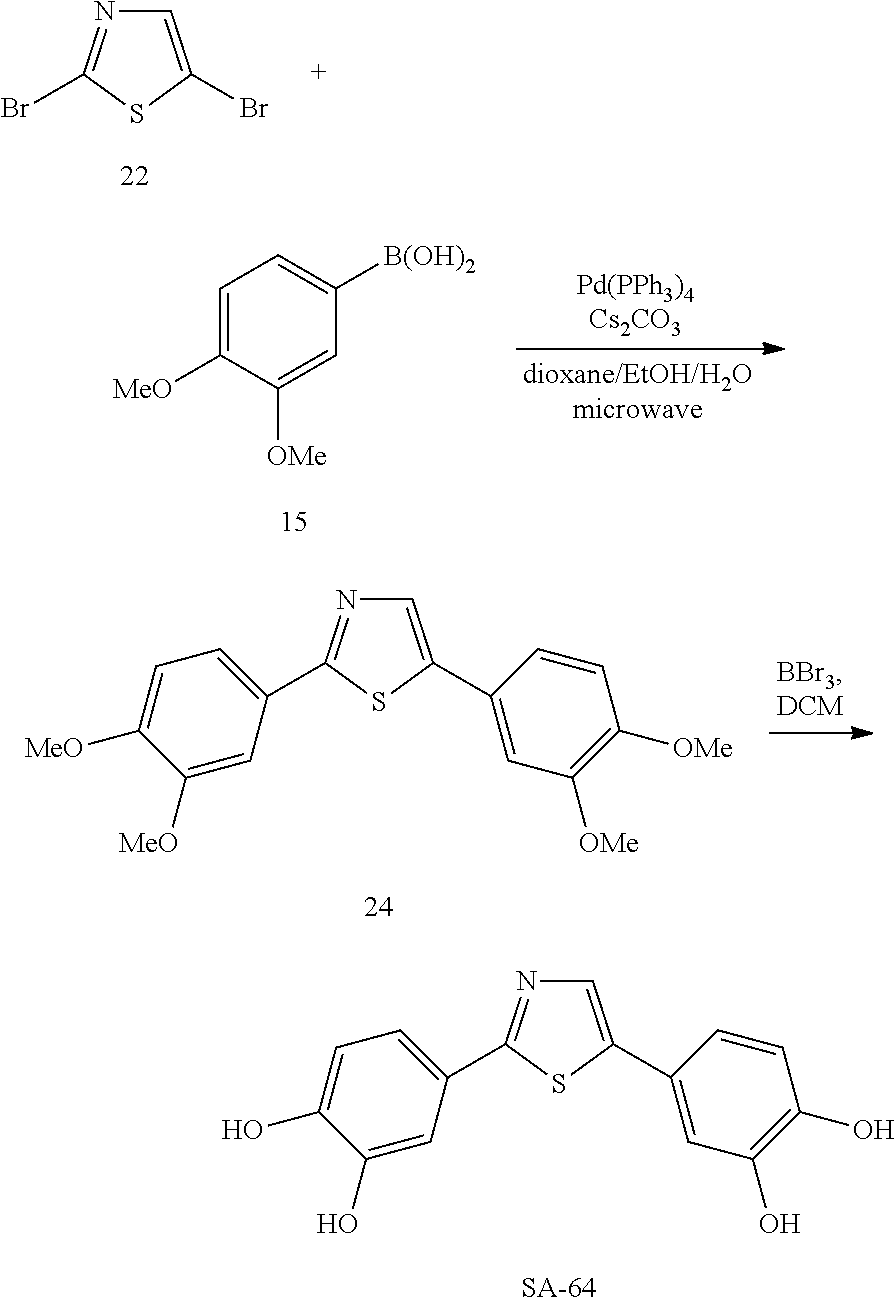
C1=C(Br)SC(Br)=N1.C1=C(C2=CC([OMe])=C([OMe])C=C2)SC(C2=CC=C([MeO])C([MeO])=C2)=N1.C1=C(C2=CC(O)=C(O)C=C2)SC(C2=CC=C(O)C(O)=C2)=N1.C1=C([MeO])C([OMe])=CC([B(OH)2])=C1.[Pd(PPh3)4Cs2CO3]
